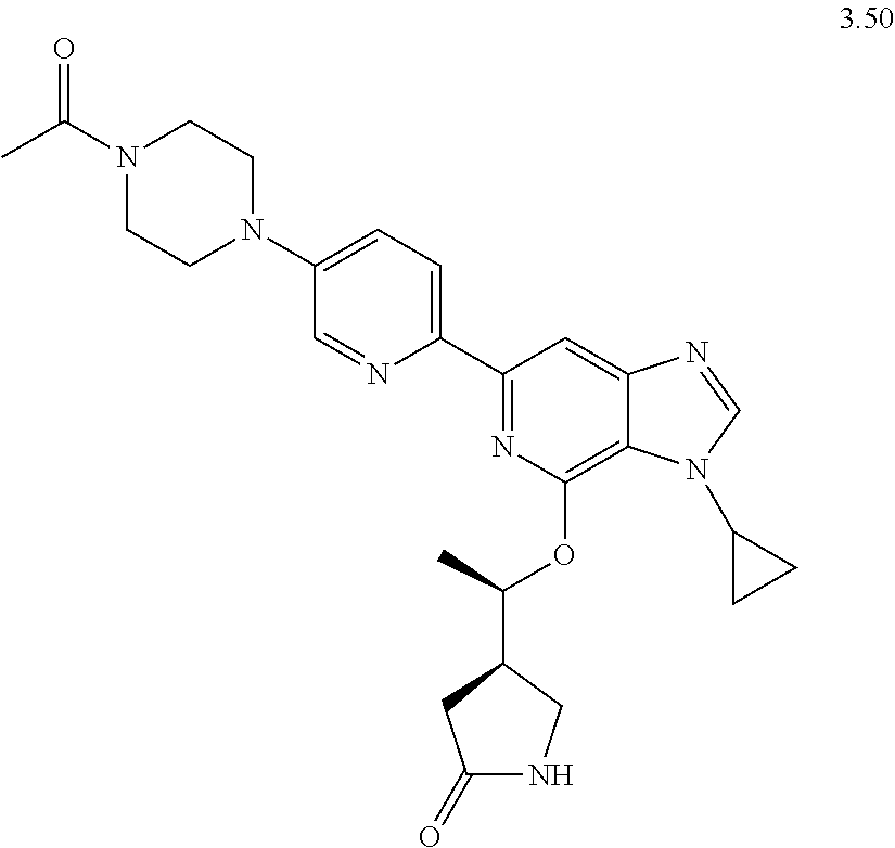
N1(C(=O)C)CCN(C2=CC=C(C3=NC(OC(C)C4CNC(=O)C4)=C4C(=C3)N=CN4C3CC3)N=C2)CC1
